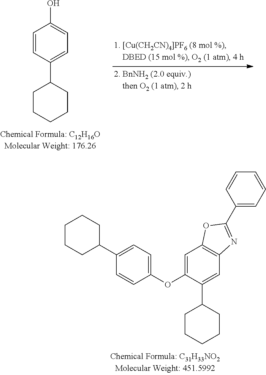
C1=CC(C2CCCCC2)=CC=C1O.C1=C(OC2=CC=C(C3CCCCC3)C=C2)C(C2CCCCC2)=CC2=C1OC(C1=CC=CC=C1)=N2
